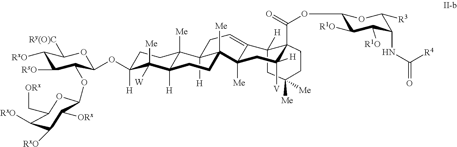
C1([RxO])C([RsO])C(OC2C([ORx])C([RxO])C([RxO])C(C[ORx])O2)C(OC2([H])CCC3([Me])C([H])(C2([W])[Me])CCC2([Me])C3([H])CC=C3C2([Me])CC([V])([H])C2(C(=O)OC4C([R1O])C([R1O])C(NC(=O)[R4])C([R3])O4)C3([H])CC([Me])([Me])CC2)OC1[Ry(O)C]
